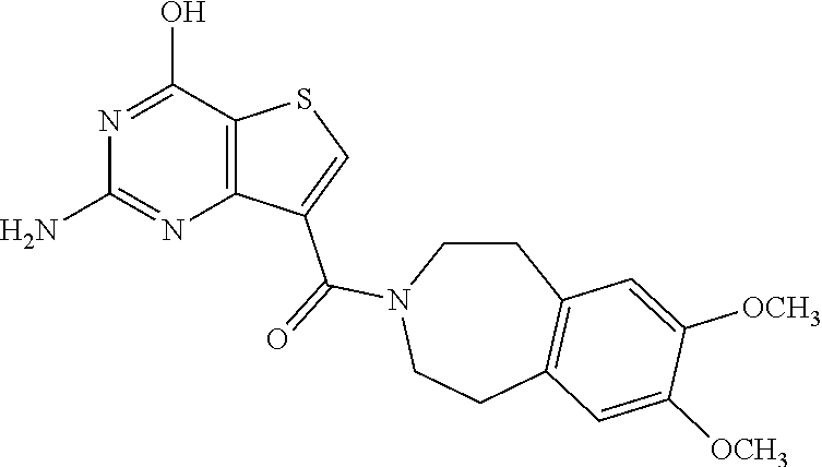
C12=C(C(O)=NC(N)=N1)SC=C2C(=O)N1CCC2=C(CC1)C=C([OCH3])C([OCH3])=C2
